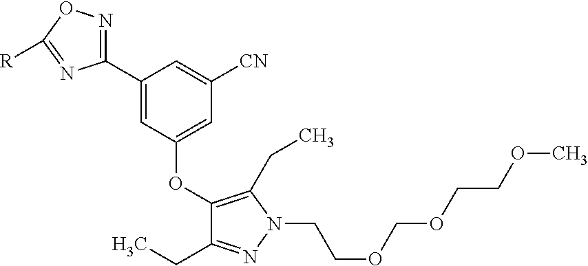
C1(C2=NOC([R])=N2)=CC(OC2=C(CC)N(CCOCOCCOC)N=C2CC)=CC([CN])=C1
